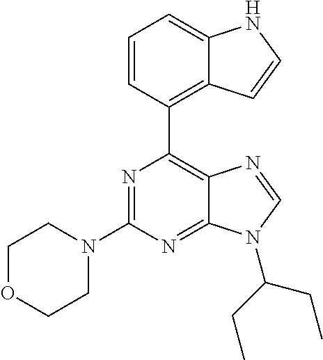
N1=C(N2CCOCC2)N=C2C(=C1C1=C3C(=CC=C1)NC=C3)N=CN2C(CC)CC
